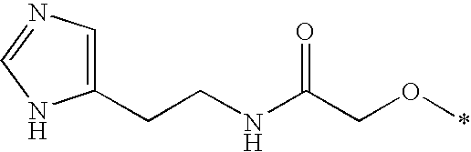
C1(CCNC(CO*)=O)=CN=CN1
